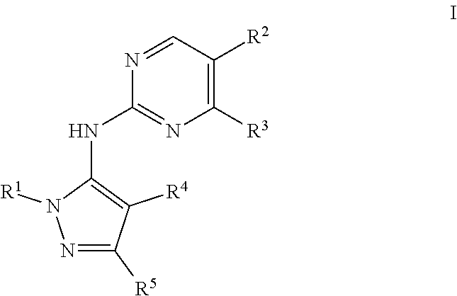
N1=C([R5])C([R4])=C(NC2=NC([R3])=C([R2])C=N2)N1[R1]
